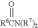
[R6CN(R7)2]=O
